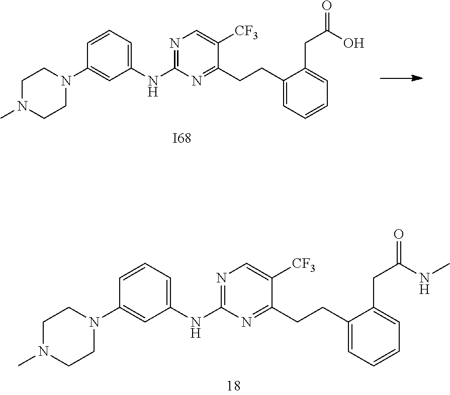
C1=CC=C(NC2=NC=C([CF3])C(CCC3=CC=CC=C3CC(=O)NC)=N2)C=C1N1CCN(C)CC1.C1=CC=C(NC2=NC=C([CF3])C(CCC3=CC=CC=C3CC(=O)O)=N2)C=C1N1CCN(C)CC1.[I68]
